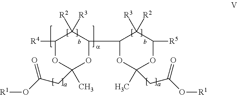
C1([R4])OC(CC(O[R1])=O)(C)OC(C2OC(C)(CC(O[R1])=O)OC([R5])C2([R3])[R2])C1([R2])[R3]
